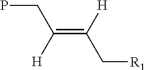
C(=C([H])C[R1])([H])CP
